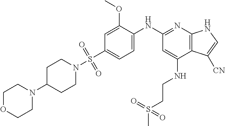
C1=C(OC)C(NC2=NC3=C(C(NCCS(C)(=O)=O)=C2)C([CN])=CN3)=CC=C1S(N1CCC(N2CCOCC2)CC1)(=O)=O
